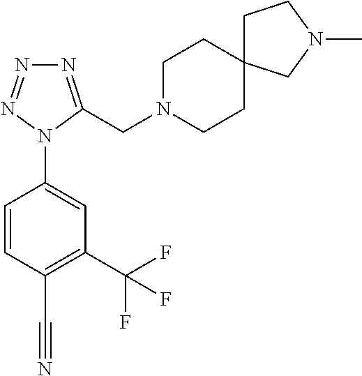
C1(N2C(CN3CCC4(CC3)CCN(C)C4)=NN=N2)=CC(C(F)(F)F)=C(C#N)C=C1
